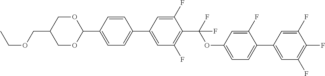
O(CC1COC(C2=CC=C(C3=CC(F)=C(C(F)(OC4=CC=C(C5=CC(F)=C(F)C(F)=C5)C(F)=C4)F)C(F)=C3)C=C2)OC1)CC
